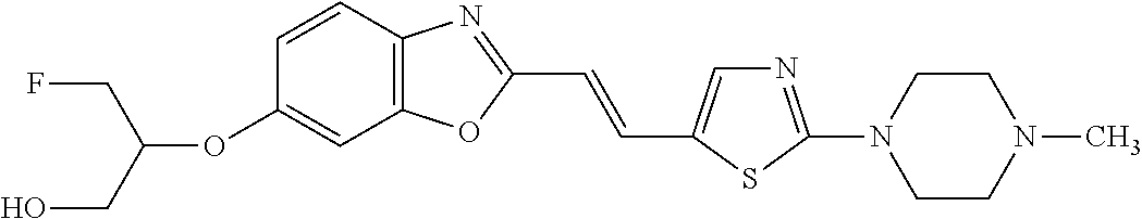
C(OC1=CC2=C(C=C1)N=C(C=CC1=CN=C(N3CCN(C)CC3)S1)O2)(CO)CF
